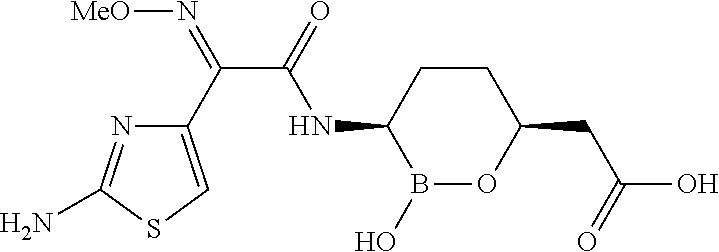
C1CC(NC(C(=N[MeO])C2=CSC(N)=N2)=O)B(O)OC1CC(O)=O
